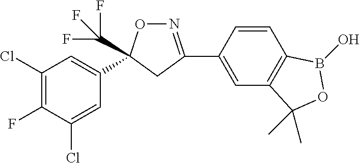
C1=C(Cl)C(F)=C(Cl)C=C1C1(C(F)(F)F)ON=C(C2=CC3=C(C=C2)B(O)OC3(C)C)C1
